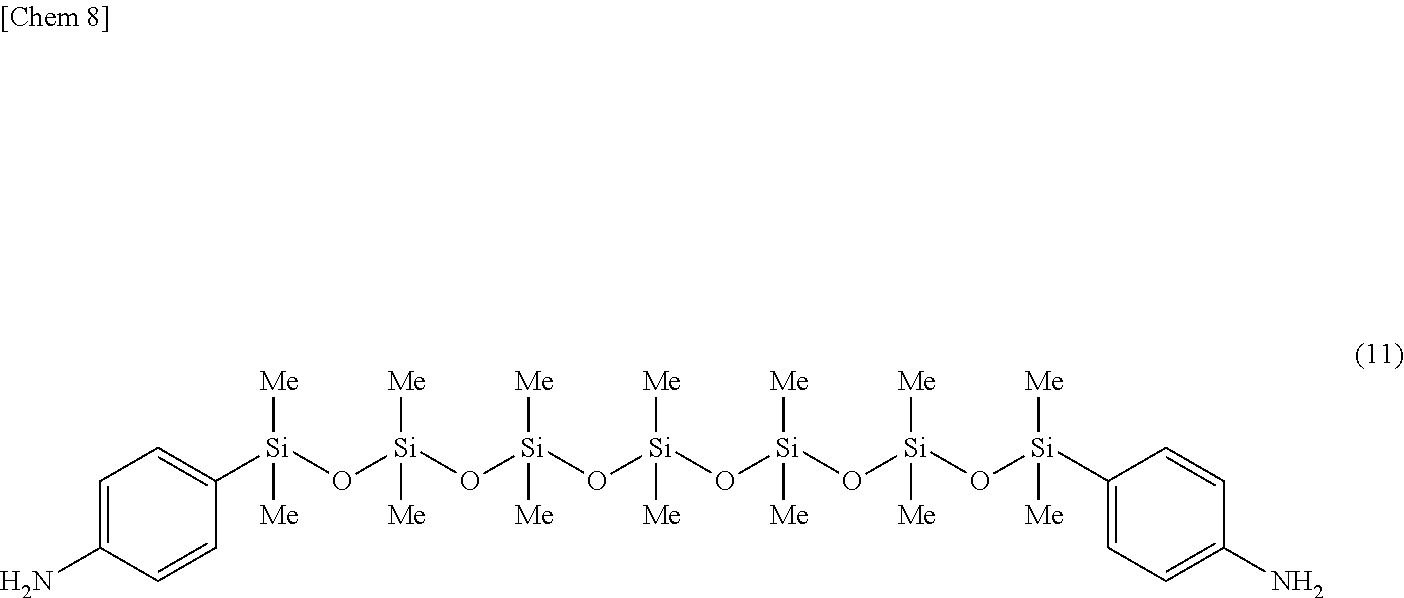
C1=C(N)C=CC([Si](O[Si](O[Si](O[Si](O[Si](O[Si](O[Si](C2=CC=C(N)C=C2)([Me])[Me])([Me])[Me])([Me])[Me])([Me])[Me])([Me])[Me])([Me])[Me])([Me])[Me])=C1
